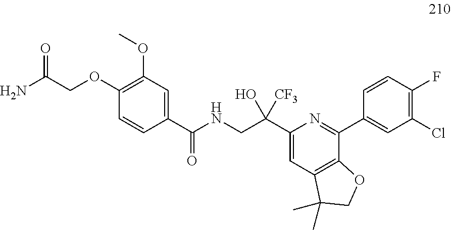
C1(C(NCC(C2=CC3=C(C(C4=CC(Cl)=C(F)C=C4)=N2)OCC3(C)C)(O)[CF3])=O)=CC(OC)=C(OCC(N)=O)C=C1
